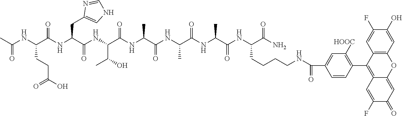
C(NC(C(NC(C(NC(C(NC(C)C(NC(C(NC(C(NC(C(N)=O)CCCCNC(C1=CC([HOOC])=C(C2=C3C(=CC(=O)C(F)=C3)OC3=C2C=C(F)C(O)=C3)C=C1)=O)=O)C)=O)C)=O)=O)C(O)C)=O)CC1=CNC=N1)=O)CCC(O)=O)(C)=O
